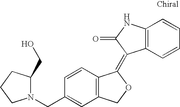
C1(CN2C(CO)CCC2)=CC2=C(C=C1)C(=C1C3=C(NC1=O)C=CC=C3)OC2
